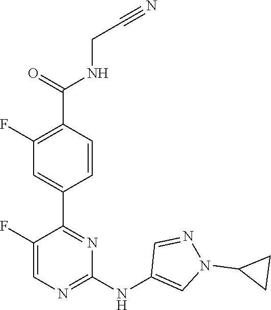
C1(C2=NC(NC3=CN(C4CC4)N=C3)=NC=C2F)=CC(F)=C(C(NCC#N)=O)C=C1
